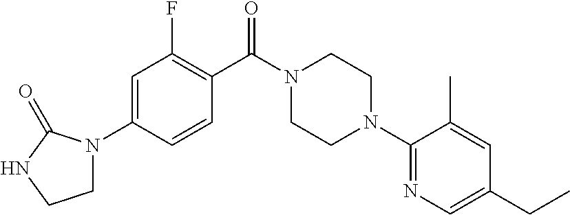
C1N(C2=CC(F)=C(C(N3CCN(C4=NC=C(CC)C=C4C)CC3)=O)C=C2)C(=O)NC1
